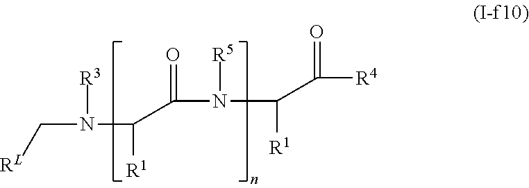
N([R3])(C([R1])C(=O)N(C([R1])C([R4])=O)[R5])C[RL]
